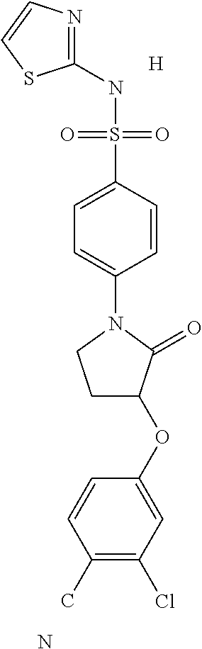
C1(NS(C2=CC=C(N3CCC(OC4=CC(Cl)=C(C)C=C4)C3=O)C=C2)(=O)=O)=NC=CS1.[H].N
